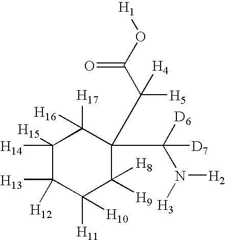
C1([H14])([H15])C([H13])([H12])C([H11])([H10])C([H9])([H8])C(C(C(O[H1])=O)([H5])[H4])(C([D6])(N([H3])[H2])[D7])C1([H17])[H16]
